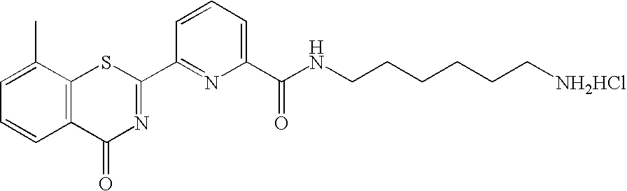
C1=CC=C(C(NCCCCCC[NH2HCl])=O)N=C1C1=NC(=O)C2=C(S1)C(C)=CC=C2
